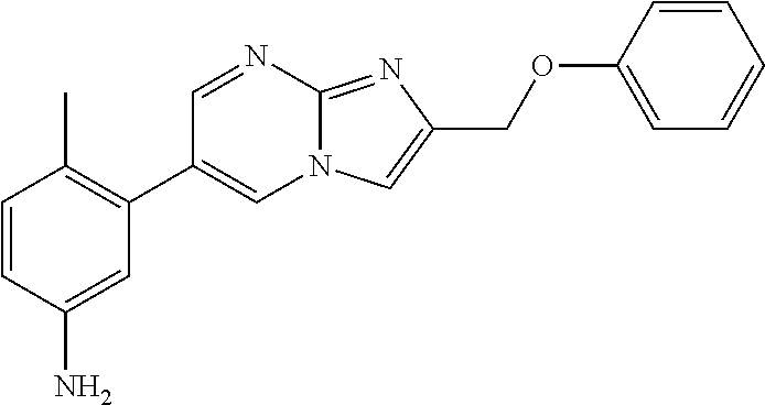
C12=NC(COC3=CC=CC=C3)=CN1C=C(C1=C(C)C=CC(N)=C1)C=N2
